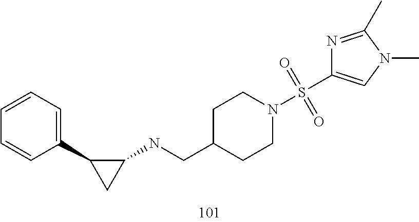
C1(C2CC2NCC2CCN(S(=O)(=O)C3=CN(C)C(C)=N3)CC2)=CC=CC=C1
